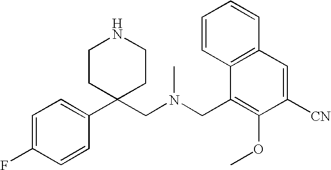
C1(C2(CN(CC3=C(OC)C([CN])=CC4=C3C=CC=C4)C)CCNCC2)=CC=C(F)C=C1
